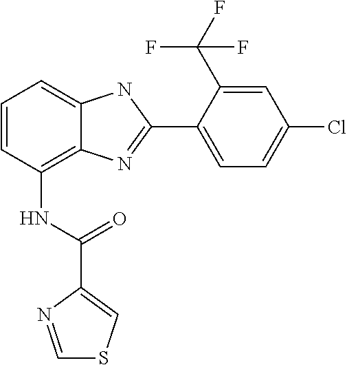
C1=CC(NC(C2=CSC=N2)=O)=C2C(=C1)NC(C1=CC=C(Cl)C=C1C(F)(F)F)=N2
